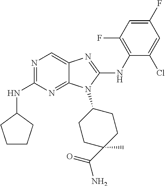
N1=C(NC2CCCC2)N=C2C(=C1)N=C(NC1=C(F)C=C(F)C=C1Cl)N2C1CCC(C)(C(=O)N)CC1
